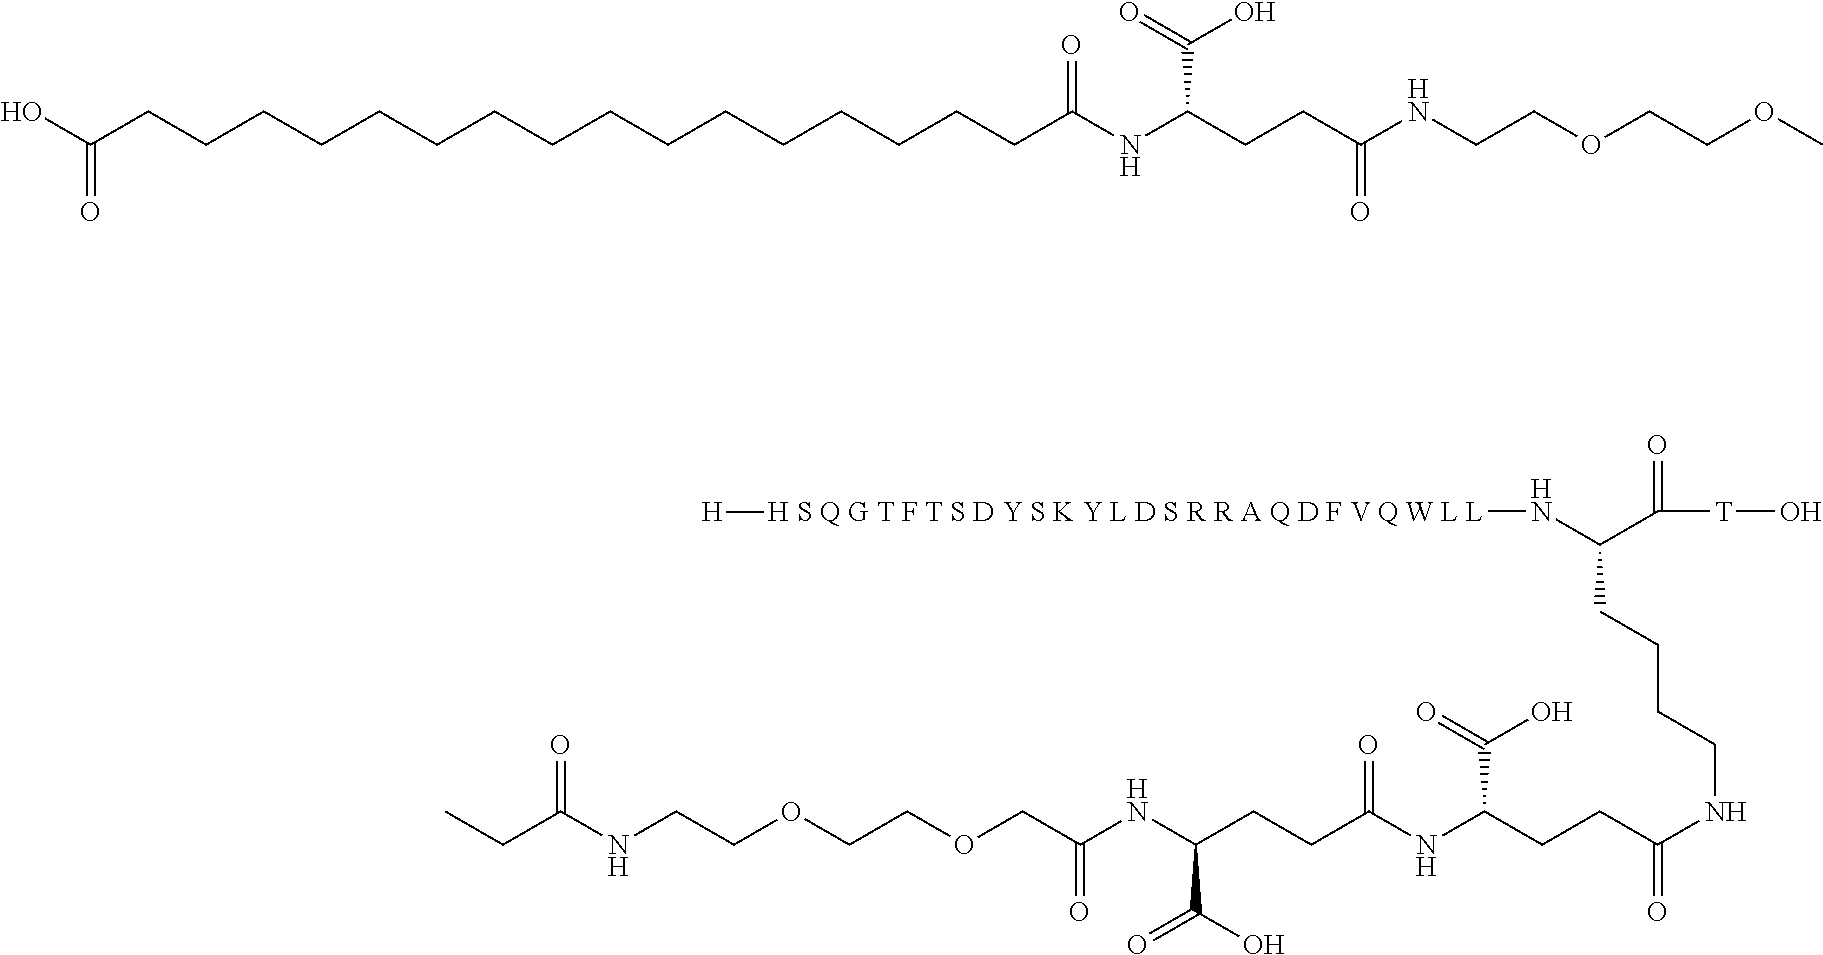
OC(CCCCCCCCCCCCCCCCC(NC(CCC(NCCOCCOC)=O)C(=O)O)=O)=O.C(C(N[H S Q G T F T S D Y S K Y L D S R R A Q D F V Q W L L][H])C([T]O)=O)CCCNC(CCC(NC(CCC(NC(COCCOCCNC(CC)=O)=O)C(O)=O)=O)C(=O)O)=O
